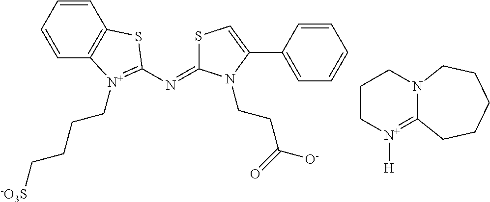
C1C[N+]([H])=C2N(C1)CCCCC2.C1=CC=CC2=C1SC(N=C1SC=C(C3=CC=CC=C3)N1CCC([O-])=O)=[N+]2CCCC[-O3S]
